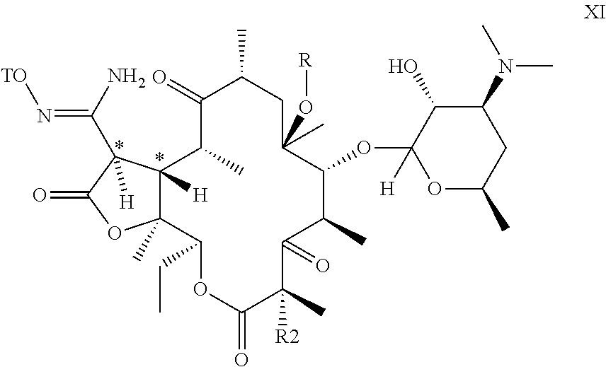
CC1CC(C)(O[R])C(OC2([H])OC(C)CC(N(C)C)C2O)C(C)C(=O)C(C)([R2])C(=O)OC(CC)C2(C)C([H])(C(C)C1=O)C(C(N)=N[TO])([H])C(=O)O2
